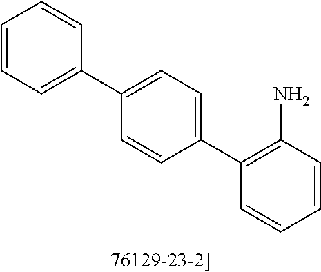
C1(C2=C(N)C=CC=C2)=CC=C(C2=CC=CC=C2)C=C1
